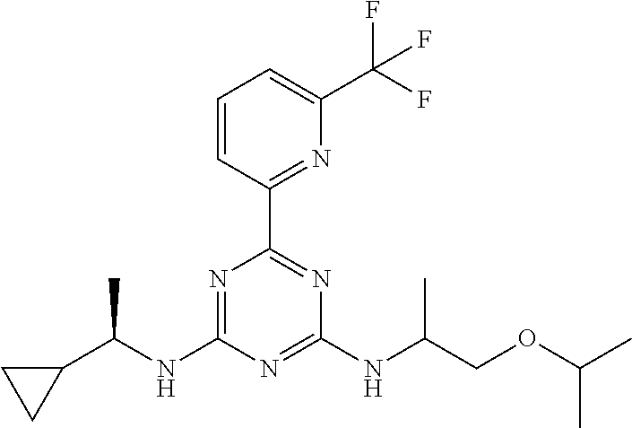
N(C1=NC(C2=NC(C(F)(F)F)=CC=C2)=NC(NC(COC(C)C)C)=N1)C(C1CC1)C
